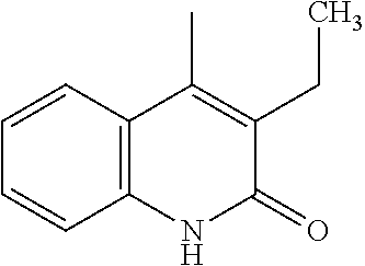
C1(C)=C(CC)C(=O)NC2=C1C=CC=C2
